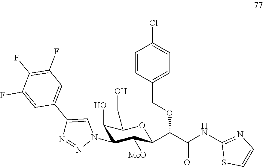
C1(O)C(N2C=C(C3=CC(F)=C(F)C(F)=C3)N=N2)C([MeO])C(C(C(NC2=NC=CS2)=O)OCC2=CC=C(Cl)C=C2)OC1CO
